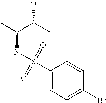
CC(C(C)O)NS(C1=CC=C(Br)C=C1)(=O)=O
